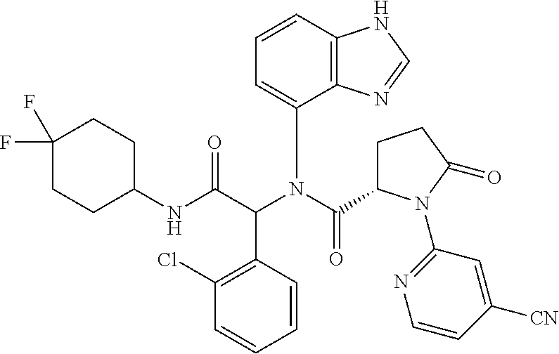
C1(NC(C(N(C(=O)C2CCC(=O)N2C2=NC=CC([CN])=C2)C2=CC=CC3=C2N=CN3)C2=C(Cl)C=CC=C2)=O)CCC(F)(F)CC1
